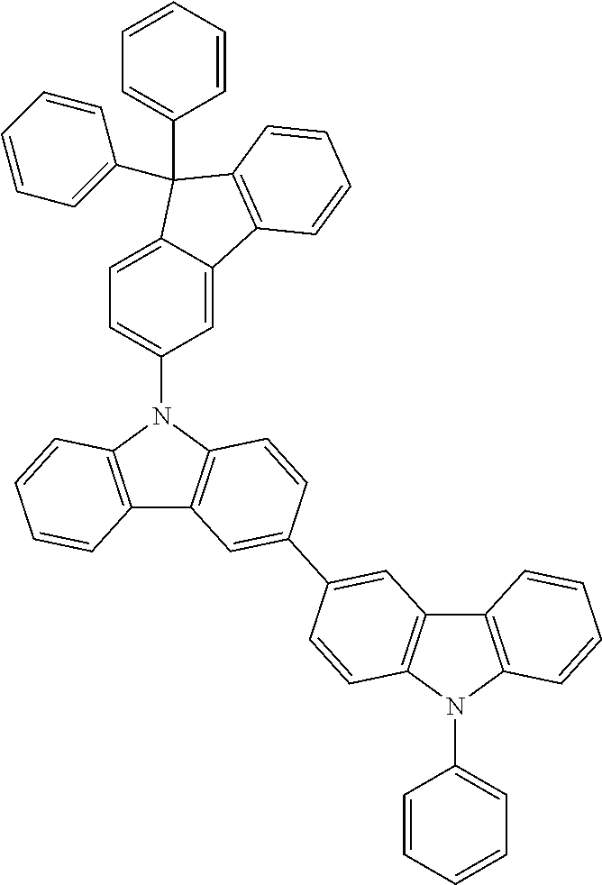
C12=C(N(C3=CC=C4C(=C3)C3=C(C4(C4=CC=CC=C4)C4=CC=CC=C4)C=CC=C3)C3=C1C=C(C1=CC4=C(C=C1)N(C1=CC=CC=C1)C1=C4C=CC=C1)C=C3)C=CC=C2
